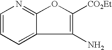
C1=C2C(N)=C([CO2Et])OC2=NC=C1
